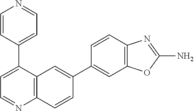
C1=CC(C2=CC=NC3=C2C=C(C2=CC4=C(C=C2)N=C(N)O4)C=C3)=CC=N1
